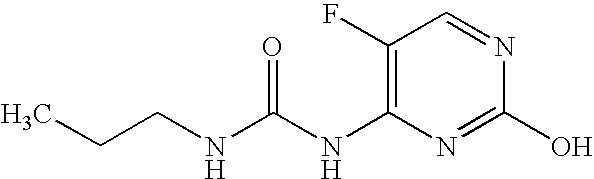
N(C1=C(F)C=NC(O)=N1)C(NCCC)=O
